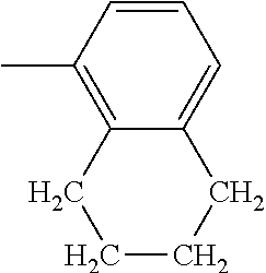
C12=C(C)C=CC=C1CCCC2
